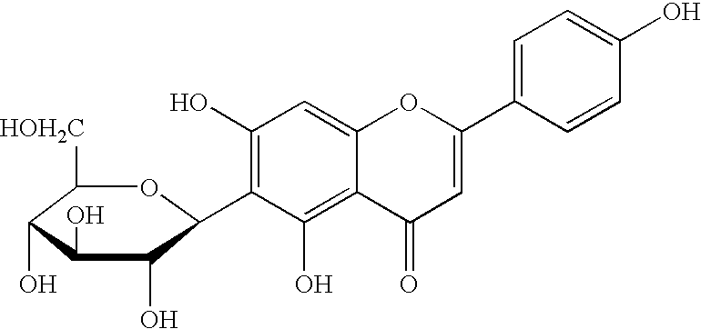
C1([HOH2C])C(O)C(O)C(O)C(C2=C(O)C=C3C(=C2O)C(=O)C=C(C2=CC=C(O)C=C2)O3)O1
